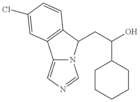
C12=CN=CN1C(CC(O)C1CCCCC1)C1=C2C=C(Cl)C=C1
